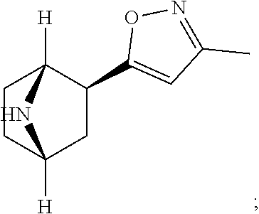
C12([H])CCC([H])(CC1C1=CC(C)=NO1)N2
